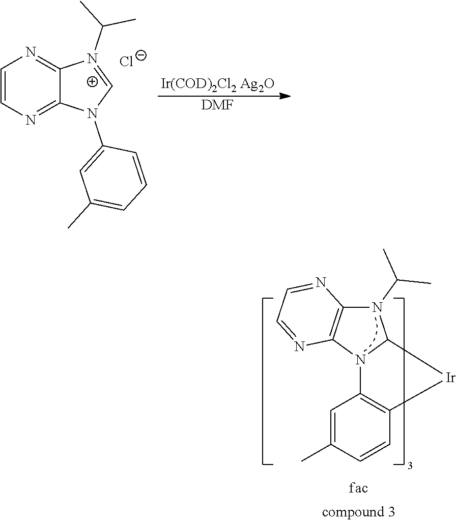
[Ir(COD)2Cl2 Ag2O].[DMF].C1=CN=C2C(=N1)N(C(C)C)=CN2C1=CC(C)=CC=C1.[Cl-].C1=C(C)C=CC2=C1N1C([Ir]2)N(C(C)C)C2=C1N=CC=N2
